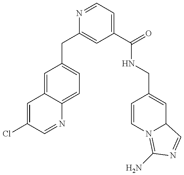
C1=C(Cl)C=NC2=CC=C(CC3=CC(C(NCC4=CC5N(=C(N)N=C5)C=C4)=O)=CC=N3)C=C12
